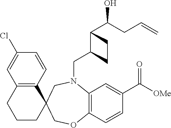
C1=CC(Cl)=CC2=C1C1(CCC2)CN(CC2C(C(O)CC=C)CC2)C2=C(C=CC(C([OMe])=O)=C2)OC1
